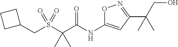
S(C(C(NC1=CC(C(CO)(C)C)=NO1)=O)(C)C)(=O)(=O)CC1CCC1
